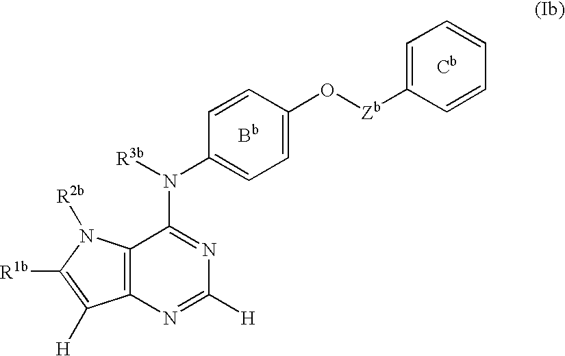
[R3b]N(C1=CC=C(O[Zb]C2=CC=CC=C2)C=C1)C1=NC([H])=NC2=C1N([R2b])C([R1b])=C2[H].[Bb].[Cb]
